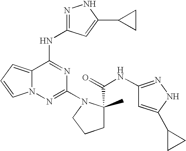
C1(N2CCCC2(C(=O)NC2=NNC(C3CC3)=C2)C)=NN2C(=CC=C2)C(NC2=NNC(C3CC3)=C2)=N1
